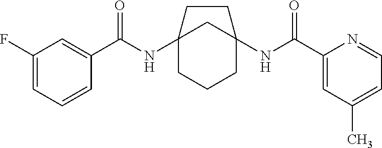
C12(NC(C3=CC(F)=CC=C3)=O)CCCC(NC(C3=CC(C)=CC=N3)=O)(C1)CC2
